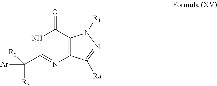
N1C(C([R2])([R3])[Ar])=NC2=C(C1=O)N([R1])N=C2[Ra]
